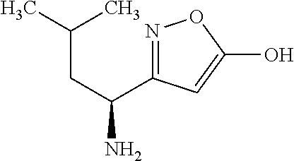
CC(C)CC(N)C1=NOC(O)=C1
